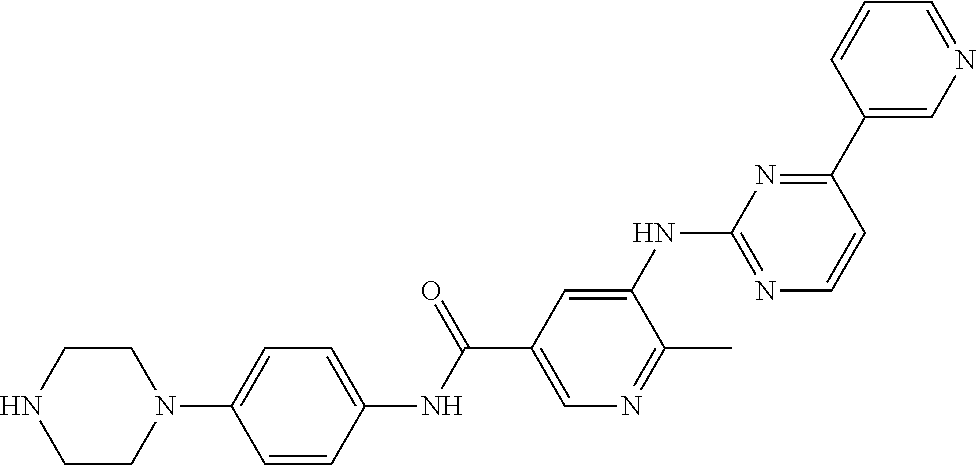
N1(C2=CC=C(NC(C3=CN=C(C)C(NC4=NC=CC(C5=CN=CC=C5)=N4)=C3)=O)C=C2)CCNCC1
